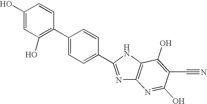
C1(O)=CC(O)=C(C2=CC=C(C3=NC4=C(N3)C(O)=C(C#N)C(O)=N4)C=C2)C=C1
